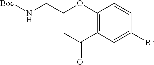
C1(OCCN[Boc])=C(C(C)=O)C=C(Br)C=C1
